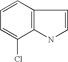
C1=CC=C(Cl)C2=C1C=CN2
